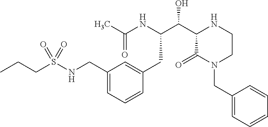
C1(CNS(CCC)(=O)=O)=CC=CC(CC(C(O)C2C(=O)N(CC3=CC=CC=C3)CCN2)NC(C)=O)=C1
